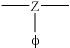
C[Z]([f])C
